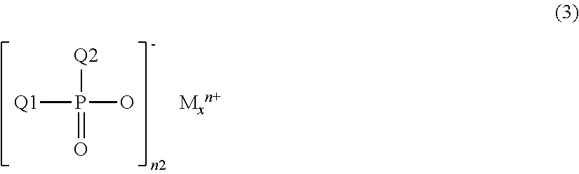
[Q1]P(O)([Q2])=O
